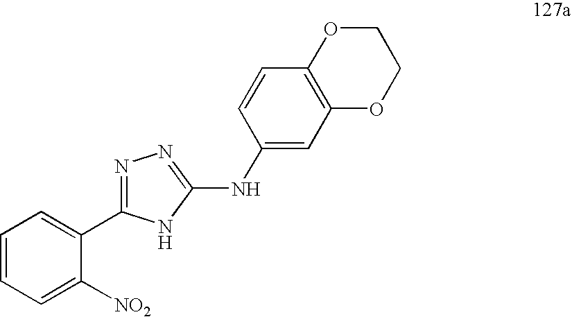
C1=CC=C([NO2])C(C2=NN=C(NC3=CC4=C(C=C3)OCCO4)N2)=C1
